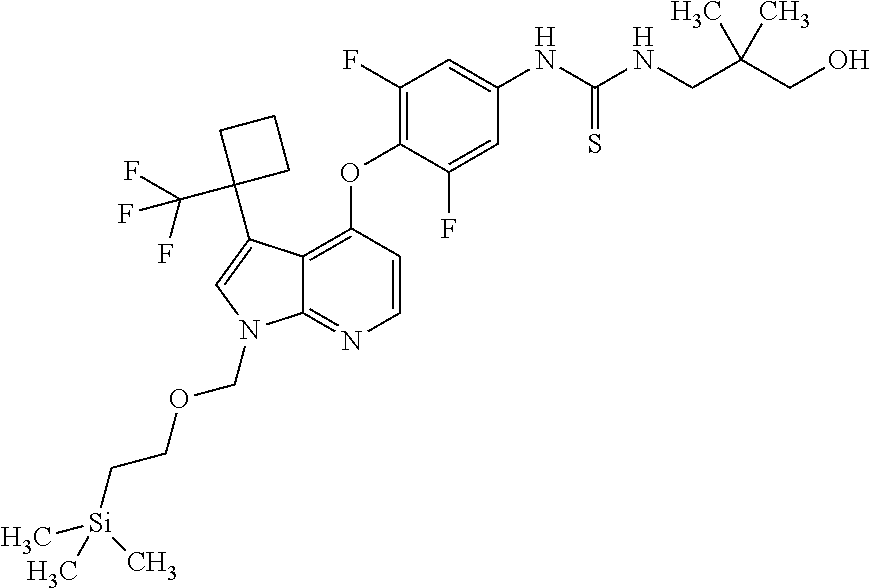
C12=C(OC3=C(F)C=C(NC(=S)NCC(C)(C)CO)C=C3F)C=CN=C1N(COCC[Si](C)(C)C)C=C2C1(C(F)(F)F)CCC1
